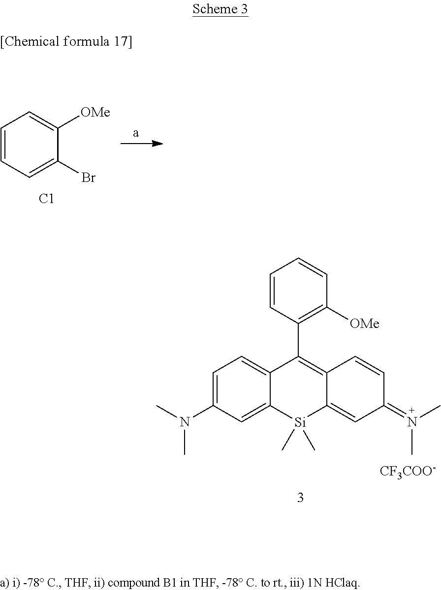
C1=C(N(C)C)C=C2C(=C1)C(C1=C([OMe])C=CC=C1)=C1C(=CC(=N(C)C)C=C1)[Si]2(C)C.[CF3COO-].C1=CC=C(Br)C([OMe])=C1.[C1]
